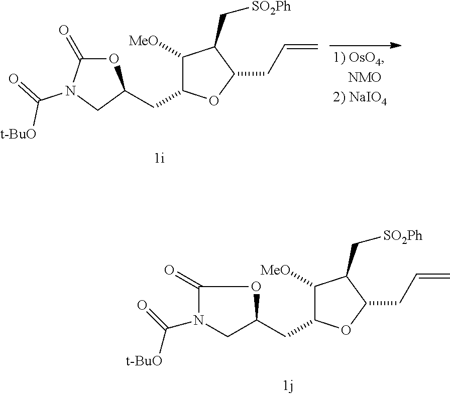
C1([MeO])C(CC2OC(=O)N(C(=O)[t-BuO])C2)OC(CC=C)C1C[SO2Ph].C1([MeO])C(CC2OC(=O)N(C(=O)[t-BuO])C2)OC(CC=C)C1C[SO2Ph]
